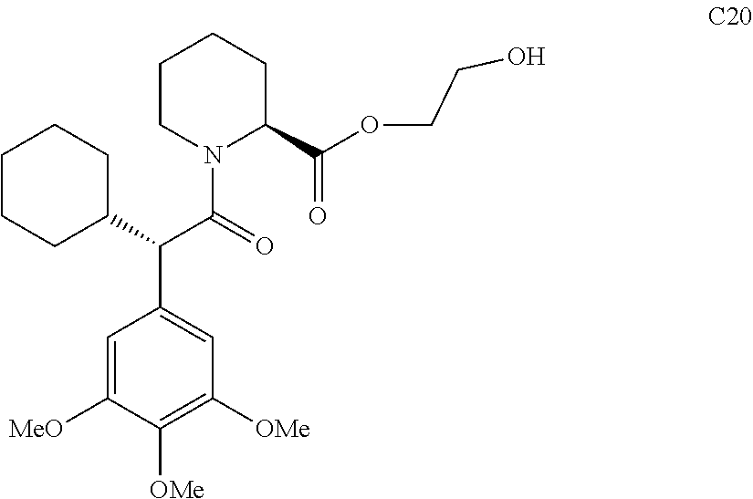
C1CN(C(=O)C(C2=CC([OMe])=C([OMe])C([MeO])=C2)C2CCCCC2)C(C(OCCO)=O)CC1
